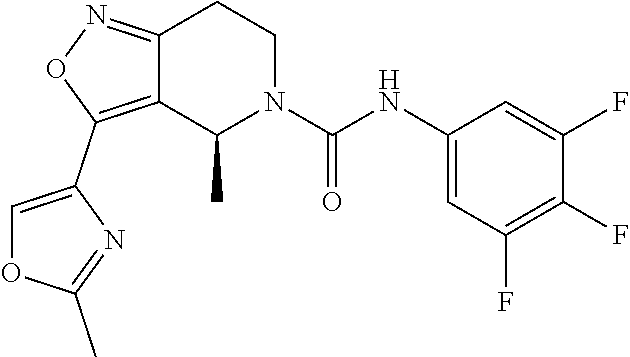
C12=NOC(C3=COC(C)=N3)=C1C(C)N(C(NC1=CC(F)=C(F)C(F)=C1)=O)CC2
